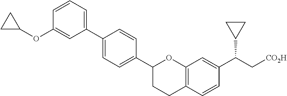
C1(C2=CC=C(C3CCC4=C(O3)C=C(C(C[CO2H])C3CC3)C=C4)C=C2)=CC=CC(OC2CC2)=C1
